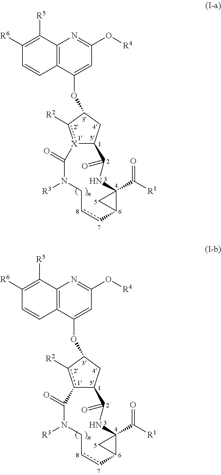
C12=C(C(OC3CC4[X](c3[R2])C(=O)N([R3])CccC3C(C([R1])=O)(C3)NC4=O)=CC(O[R4])=N1)C=CC([R6])=C2[R5].C12=C(C(OC3CC4c(c3[R2])C(=O)N([R3])CccC3C(C([R1])=O)(C3)NC4=O)=CC(O[R4])=N1)C=CC([R6])=C2[R5]
